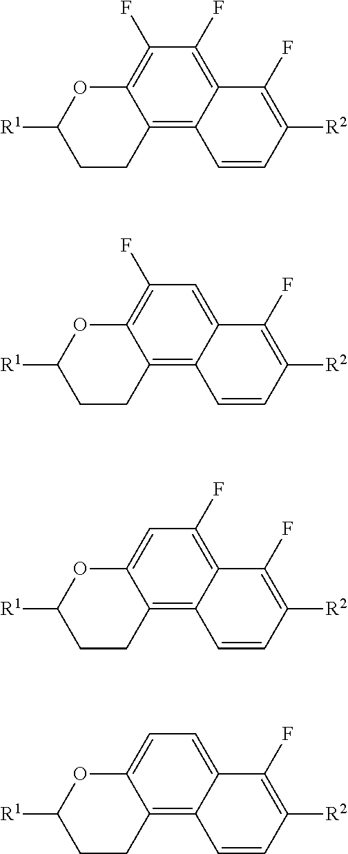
C12=C3C(=C(F)C(F)=C1OC([R1])CC2)C(F)=C([R2])C=C3.C12=C3C(=CC(F)=C1OC([R1])CC2)C(F)=C([R2])C=C3.C12=C3C(=C(F)C=C1OC([R1])CC2)C(F)=C([R2])C=C3.C12=C3C(=CC=C1OC([R1])CC2)C(F)=C([R2])C=C3
